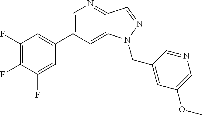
C1(C2=CC(F)=C(F)C(F)=C2)=CN=C2C(=C1)N(CC1=CC(OC)=CN=C1)N=C2
